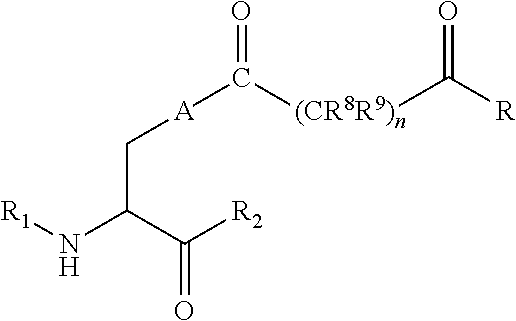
N(C(C(=O)[R2])C[A]C([(CR8R9)n]C([R])=O)=O)[R1]
